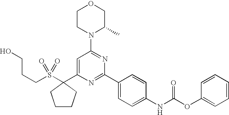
C(S(C1(C2=CC(N3C(C)COCC3)=NC(C3=CC=C(NC(OC4=CC=CC=C4)=O)C=C3)=N2)CCCC1)(=O)=O)CCO
